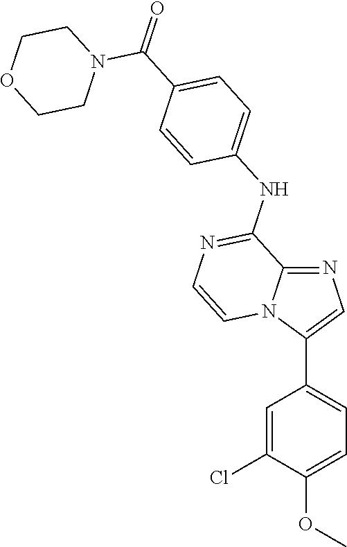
C1(C(N2CCOCC2)=O)=CC=C(NC2=NC=CN3C2=NC=C3C2=CC=C(OC)C(Cl)=C2)C=C1
